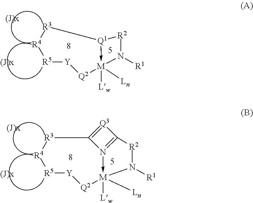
[M]12([Lw])([Ln])-[Q1]([R2]N1[R1])[R3][R4][R5][Y][Q2]2.[M]12([Lw])([Ln])-N3=C([R2]N1[R1])[Q3]=C3[R3][R4][R5][Y][Q2]2
